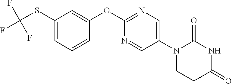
C1(OC2=NC=C(N3CCC(=O)NC3=O)C=N2)=CC(SC(F)(F)F)=CC=C1
